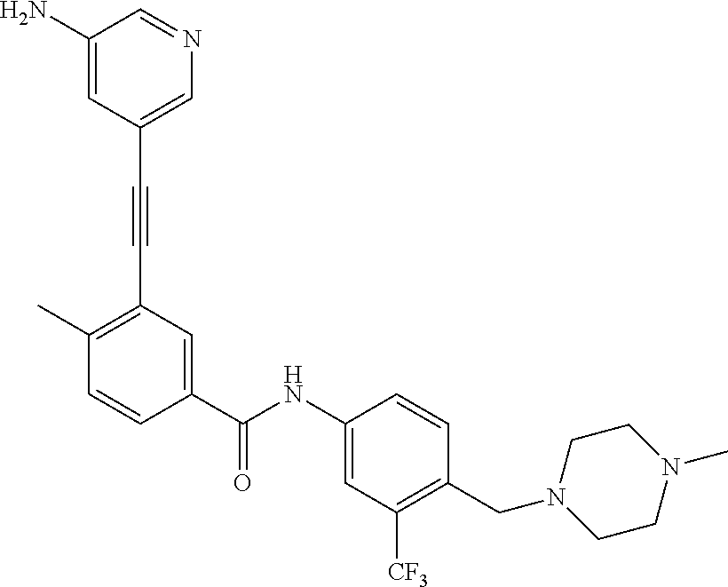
C1(N)=CC(C#CC2=C(C)C=CC(C(NC3=CC([CF3])=C(CN4CCN(C)CC4)C=C3)=O)=C2)=CN=C1
